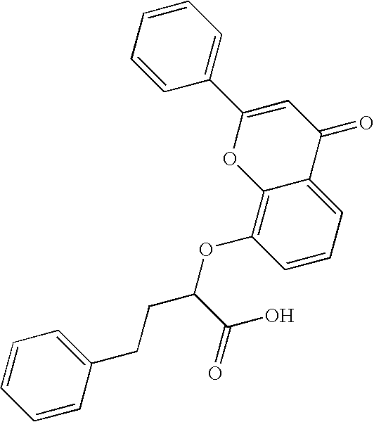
C1=CC(CCC(OC2=C3C(=CC=C2)C(=O)C=C(C2=CC=CC=C2)O3)C(=O)O)=CC=C1
